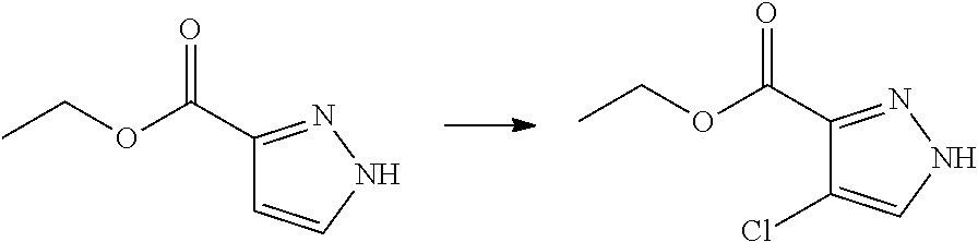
CCOC(=O)C1=NNC=C1.CCOC(=O)C1=NNC=C1Cl
